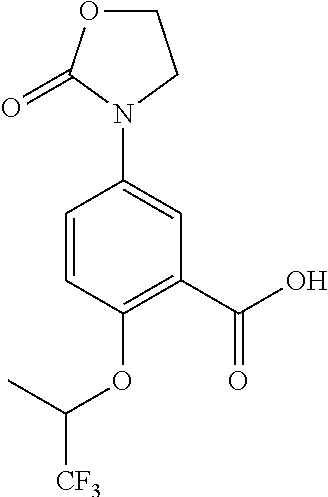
C1(OC([CF3])C)=C(C(O)=O)C=C(N2CCOC2=O)C=C1
